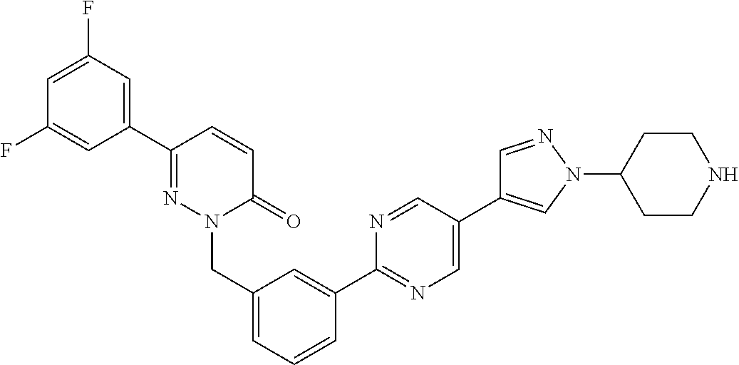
C1=C(C2=NC=C(C3=CN(C4CCNCC4)N=C3)C=N2)C=CC=C1CN1N=C(C2=CC(F)=CC(F)=C2)C=CC1=O
